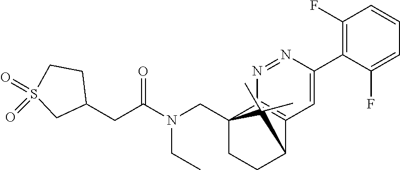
C12(CN(C(CC3CCS(=O)(=O)C3)=O)CC)CCC(C3=C1N=NC(C1=C(F)C=CC=C1F)=C3)C2(C)C
